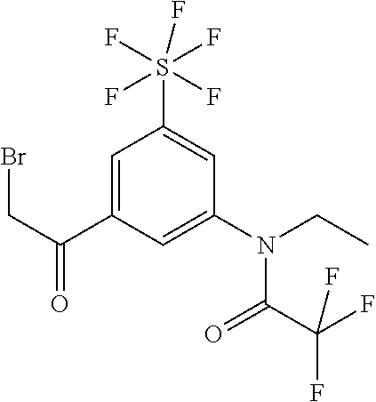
C(C1=CC(S(F)(F)(F)(F)F)=CC(N(CC)C(C(F)(F)F)=O)=C1)(=O)CBr
